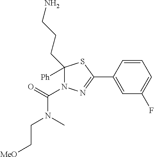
C1=CC(C2=NN(C(=O)N(CC[MeO])C)C(CCCN)([Ph])S2)=CC(F)=C1
